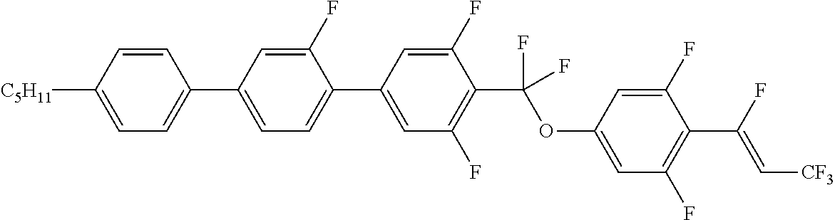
C1=C([C5H11])C=CC(C2=CC=C(C3=CC(F)=C(C(OC4=CC(F)=C(C(F)=C[CF3])C(F)=C4)(F)F)C(F)=C3)C(F)=C2)=C1
